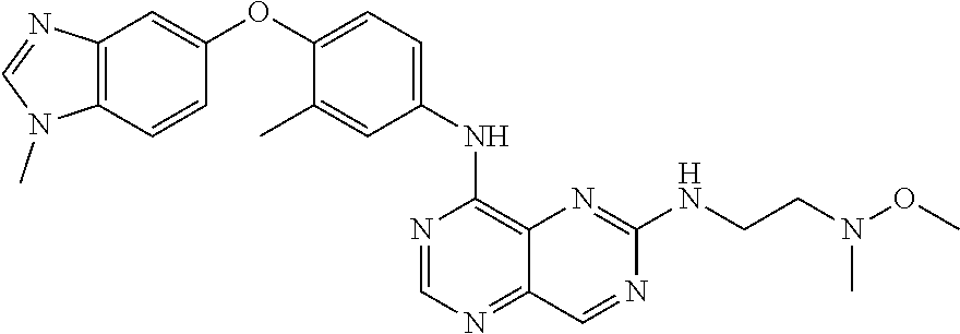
C12=C(C=CC(OC3=CC=C(NC4=C5C(=NC=N4)C=NC([HN]CCN(OC)C)=N5)C=C3C)=C1)N(C)C=N2
